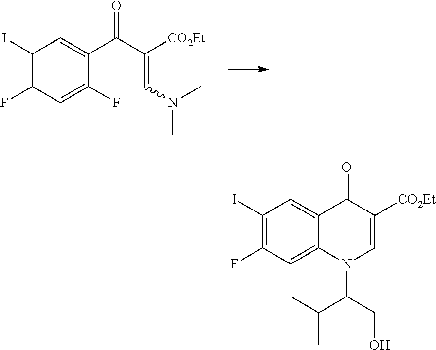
C1(I)=C(F)C=C(F)C(C(C([CO2Et])=CN(C)C)=O)=C1.C1(I)=C(F)C=C2C(=C1)C(=O)C([CO2Et])=CN2C(C(C)C)CO
